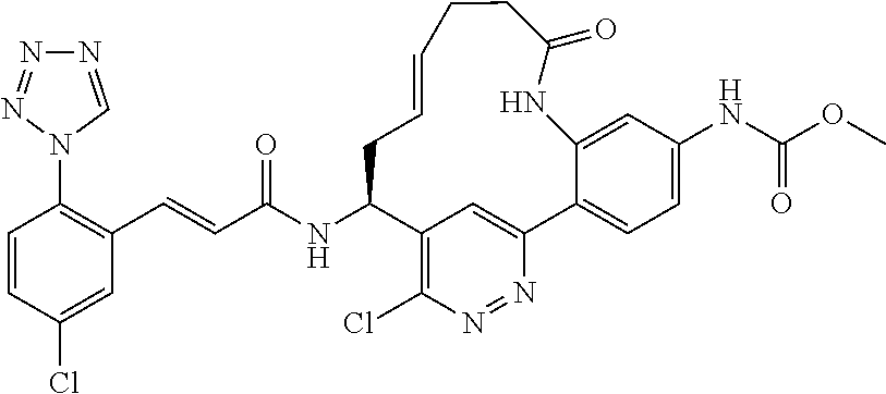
C1=CC(Cl)=CC(C=CC(NC2C3=C(Cl)N=NC(=C3)C3=CC=C(NC(OC)=O)C=C3NC(=O)CCC=CC2)=O)=C1N1C=NN=N1
